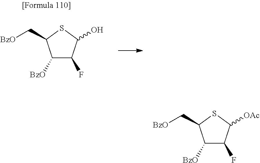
C1([BzO])C(F)C(O)SC1C[BzO].C1([BzO])C(F)C([OAc])SC1C[BzO]
